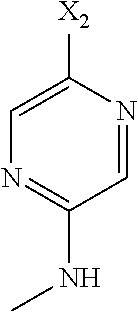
C1=NC([X2])=CN=C1NC
